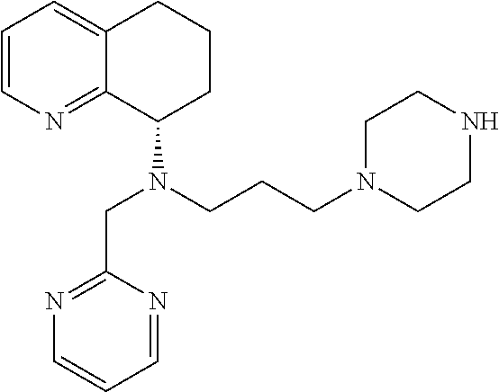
C1=CN=C2C(=C1)CCCC2N(CCCN1CCNCC1)CC1=NC=CC=N1
